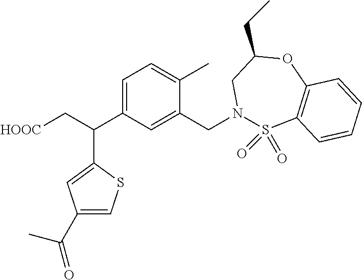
C1(C(C)=O)=CSC(C(C[HOOC])C2=CC=C(C)C(CN3S(=O)(=O)C4=C(OC(CC)C3)C=CC=C4)=C2)=C1
